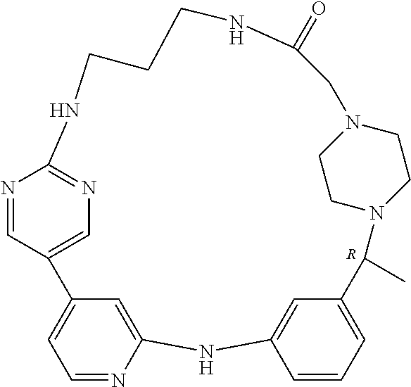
C1=NC2=CC(=C1)C1=CN=C(N=C1)NCCCNC(=O)CN1CCN(C(C)C3=CC=CC(=C3)N2)CC1.[R]
